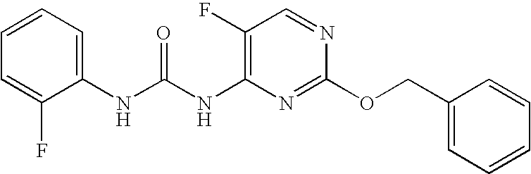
C1(F)=C(NC(NC2=CC=CC=C2F)=O)N=C(OCC2=CC=CC=C2)N=C1
